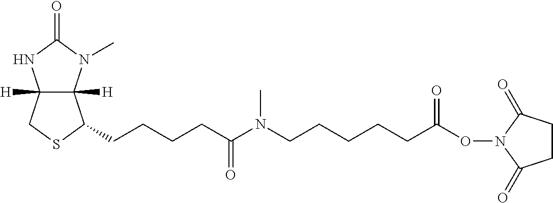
C12([H])C([H])(N(C)C(=O)N1)C(CCCCC(=O)N(CCCCCC(ON1C(=O)CCC1=O)=O)C)SC2
